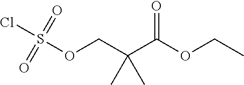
CCOC(C(COS(=O)(=O)Cl)(C)C)=O
